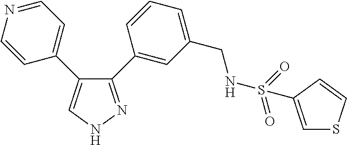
C1=CN=CC=C1C1=CNN=C1C1=CC(CNS(=O)(=O)C2=CSC=C2)=CC=C1
